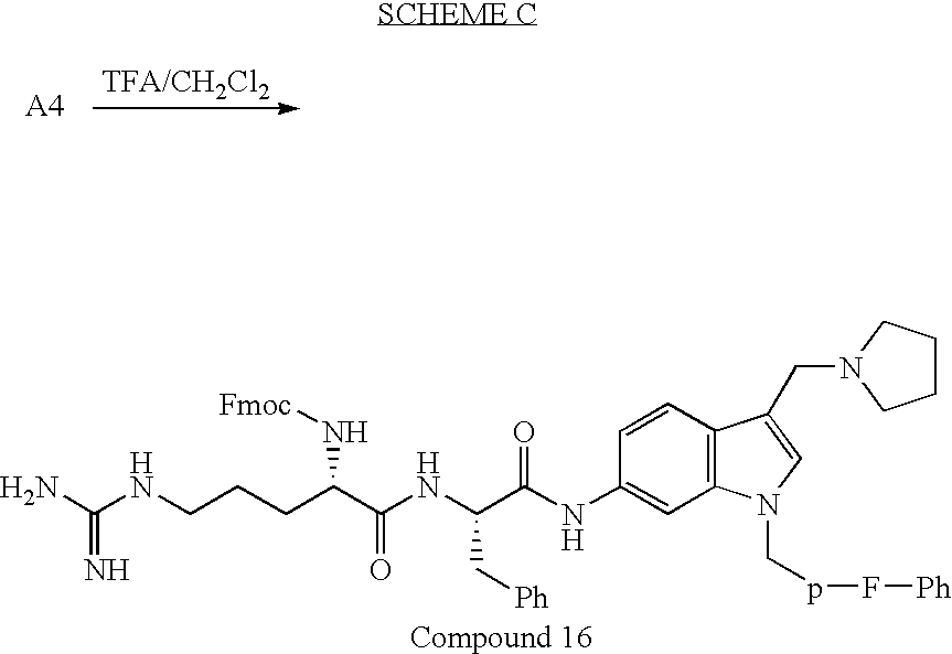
N=C(N)NCCCC(C(NC(C(NC1=CC2=C(C=C1)C(CN1CCCC1)=CN2CpF[Ph])=O)C[Ph])=O)N[Fmoc]
